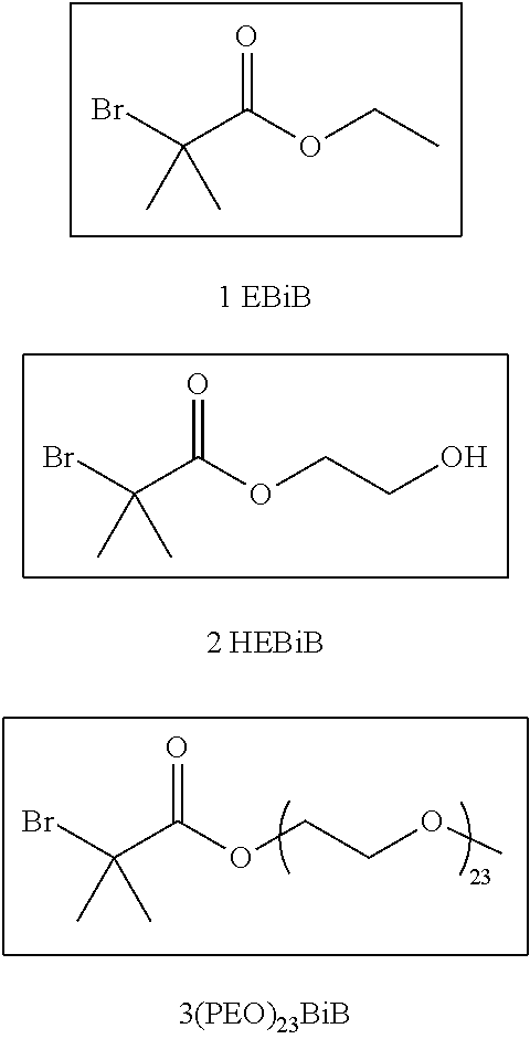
BrC(C(OCC)=O)(C)C.BrC(C(OCCO)=O)(C)C.BrC(C(OCCOC)=O)(C)C
